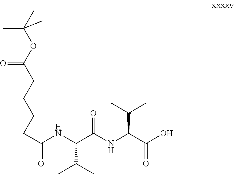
C(C(NC(C(NC(C(=O)O)C(C)C)=O)C(C)C)=O)CCCC(=O)OC(C)(C)C
